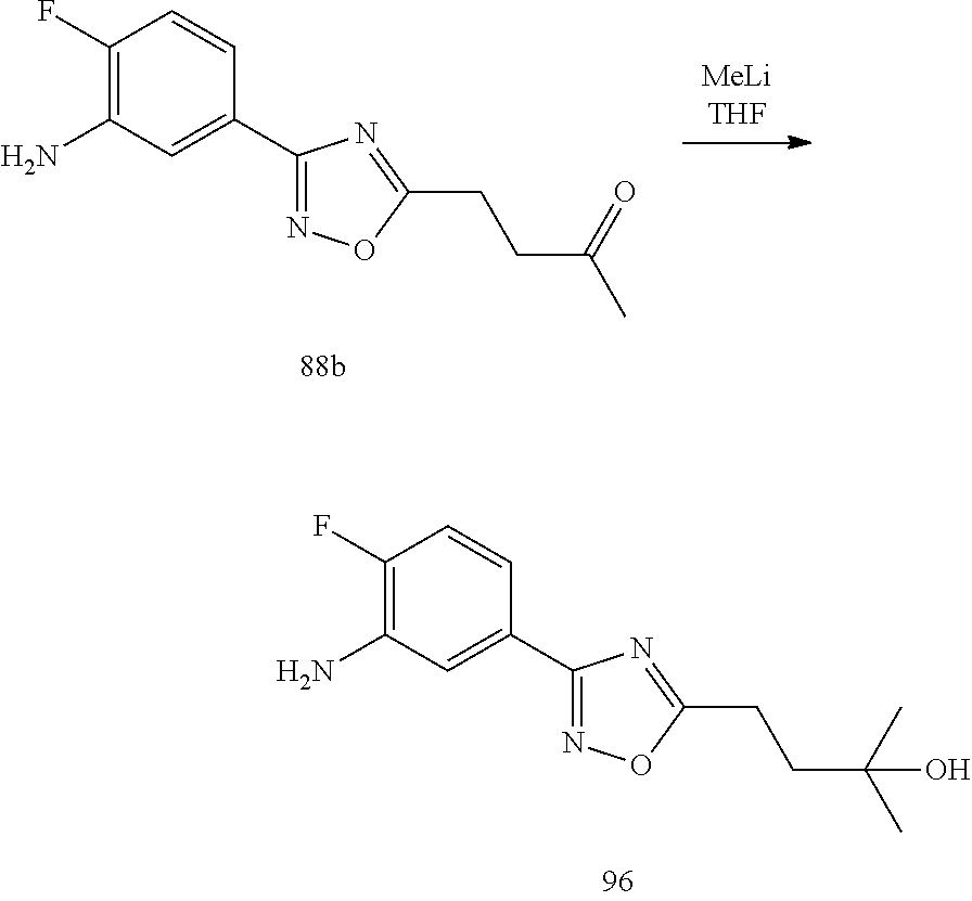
C1(F)=C(N)C=C(C2=NOC(CCC(C)=O)=N2)C=C1.C1(F)=C(N)C=C(C2=NOC(CCC(C)(C)O)=N2)C=C1
